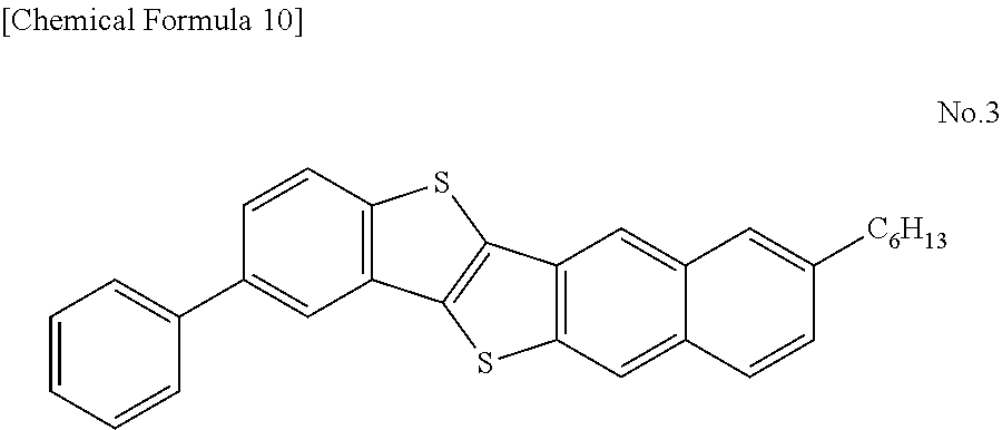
C12=C(SC3=C1SC1=C3C=C3C(=C1)C=CC([C6H13])=C3)C=CC(C1=CC=CC=C1)=C2
